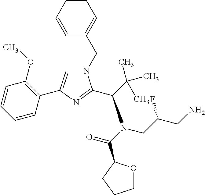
C1=CC=CC(CN2C=C(C3=C(OC)C=CC=C3)N=C2C(C(C)(C)C)N(C(=O)C2OCCC2)CC(CN)F)=C1
